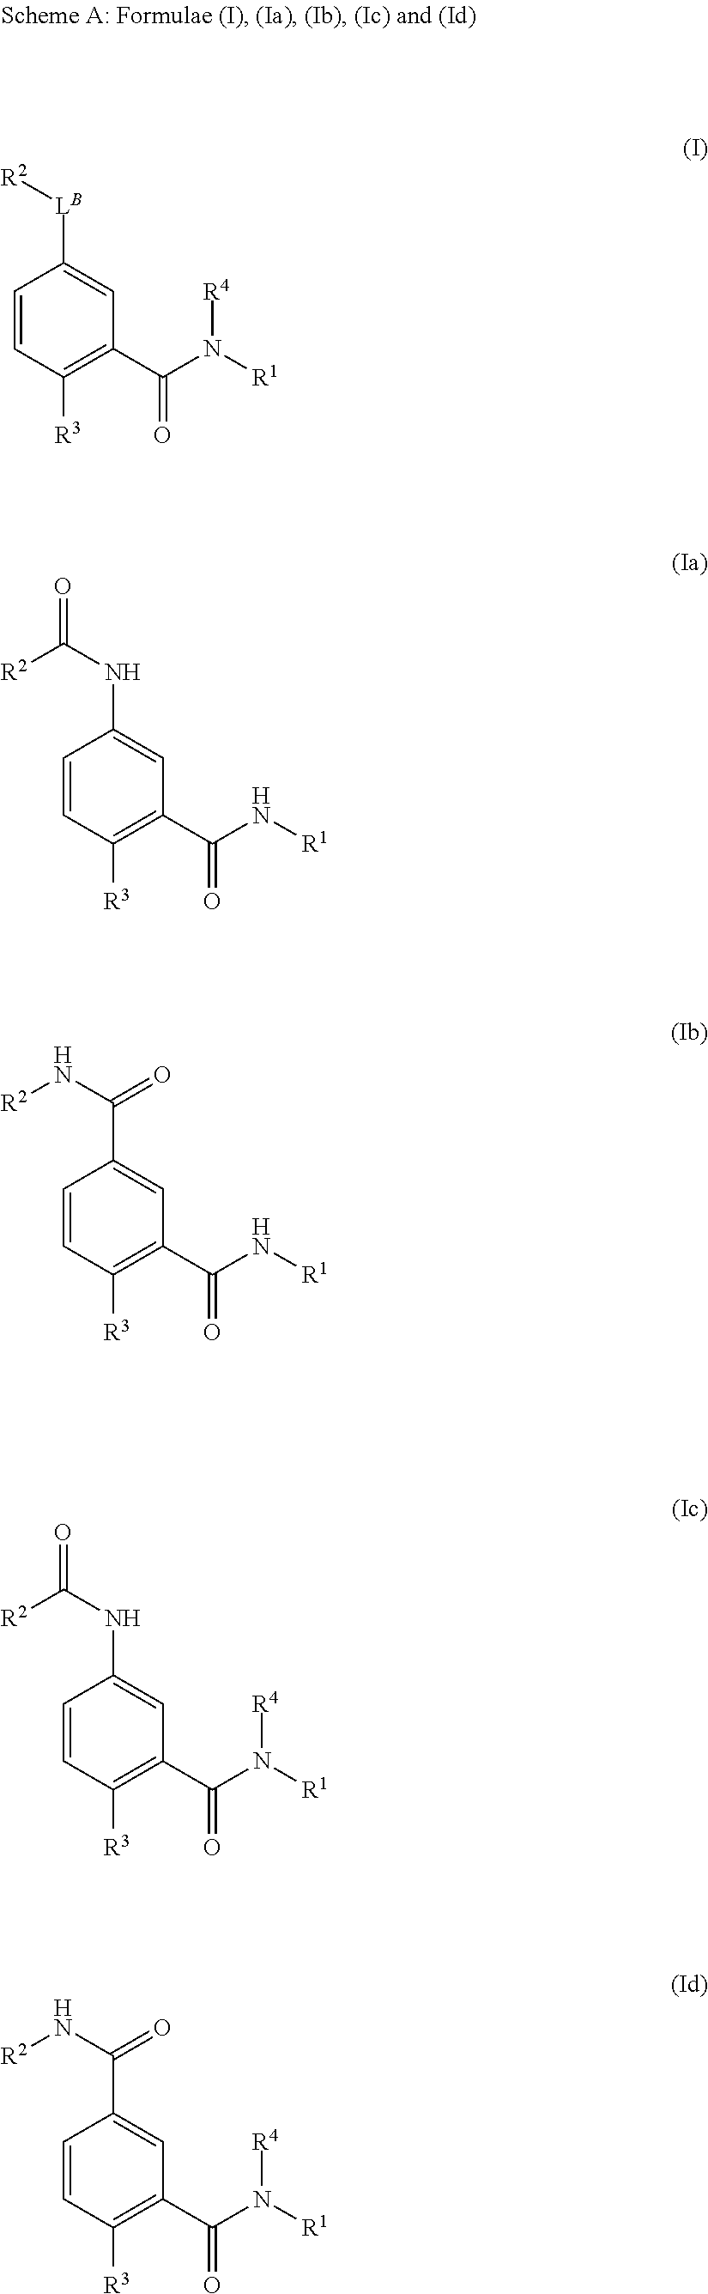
C1=CC([R3])=C(C(N([R1])[R4])=O)C=C1[LB][R2].C1=CC([R3])=C(C(N[R1])=O)C=C1NC(=O)[R2].C1=CC([R3])=C(C(N[R1])=O)C=C1C(N[R2])=O.C1=CC([R3])=C(C(N([R1])[R4])=O)C=C1NC(=O)[R2].C1=CC([R3])=C(C(N([R1])[R4])=O)C=C1C(N[R2])=O
